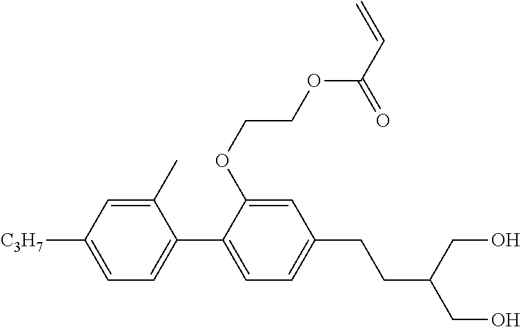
C1(C)=CC([C3H7])=CC=C1C1=CC=C(CCC(CO)CO)C=C1OCCOC(C=C)=O
